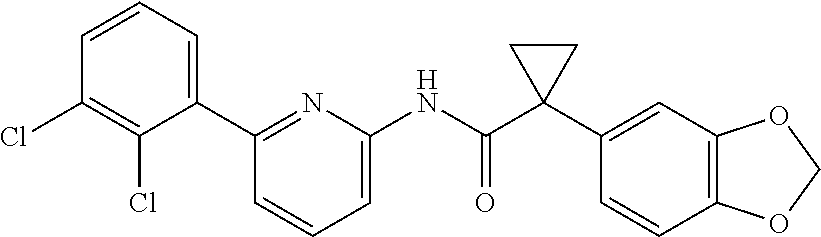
C1=CC=C(C2=NC(NC(C3(C4=CC5=C(C=C4)OCO5)CC3)=O)=CC=C2)C(Cl)=C1Cl
